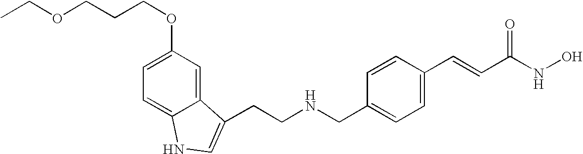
C12=CC(OCCCOCC)=CC=C1NC=C2CCNCC1=CC=C(C=CC(NO)=O)C=C1
